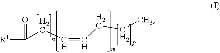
[R1]C(=O)CC=CCCC
